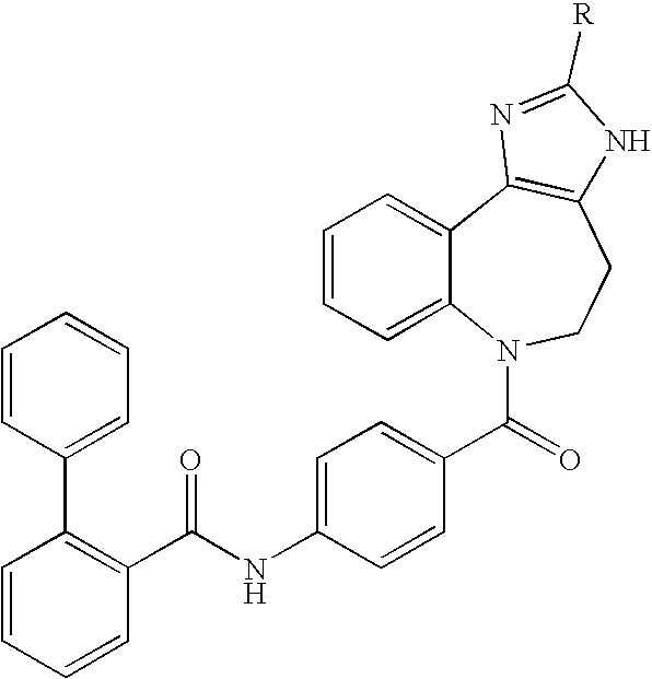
C1=CC(C2=C(C(NC3=CC=C(C(=O)N4C5=CC=CC=C5C5=C(CC4)NC([R])=N5)C=C3)=O)C=CC=C2)=CC=C1
